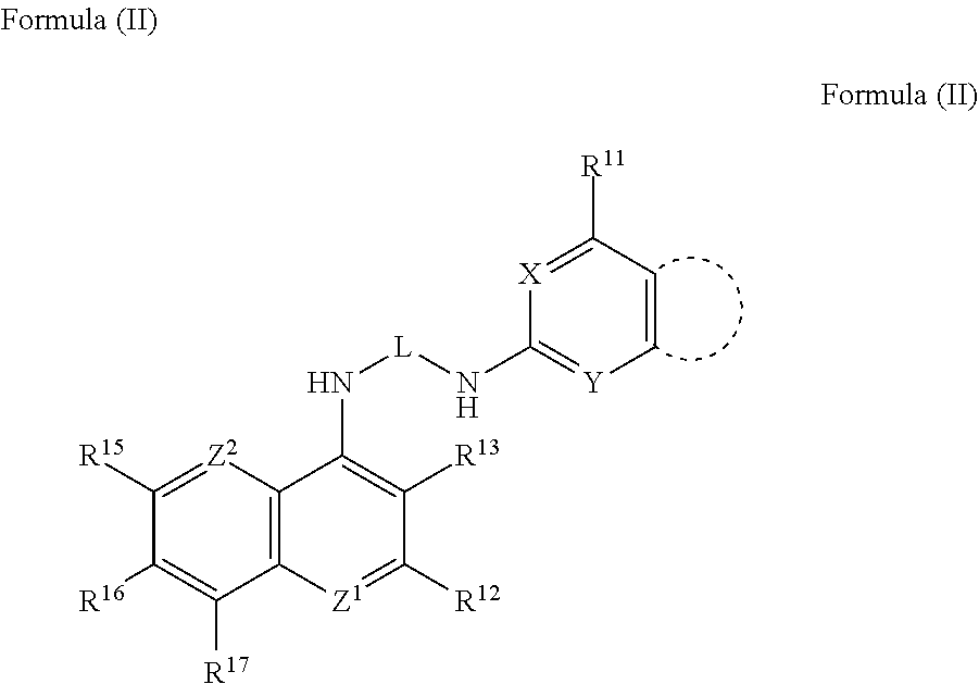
C1([R11])=[X]C(N[L]NC2=C([R13])C([R12])=[Z1]C3=C2[Z2]=C([R15])C([R16])=C3[R17])=[Y]C=C1
